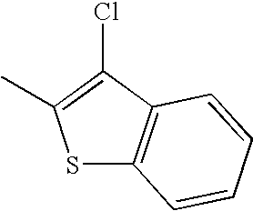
S1C2=C(C(Cl)=C1C)C=CC=C2
